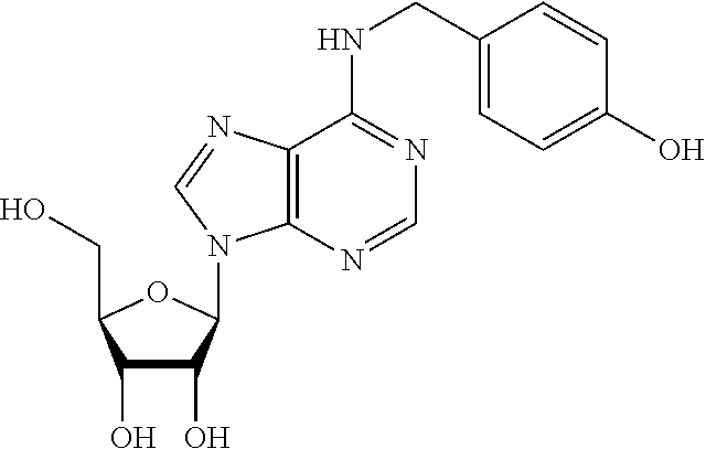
C1(O)C(O)C(N2C3=C(C(NCC4=CC=C(O)C=C4)=NC=N3)N=C2)OC1CO
